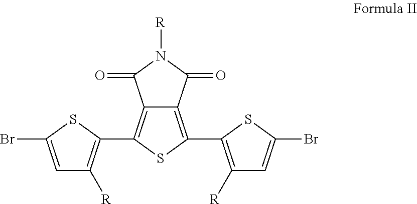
C12=C(C3=C([R])C=C(Br)S3)SC(C3=C([R])C=C(Br)S3)=C1C(=O)N([R])C2=O
